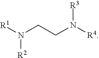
[R1]N(CCN([R4])[R3])[R2]
